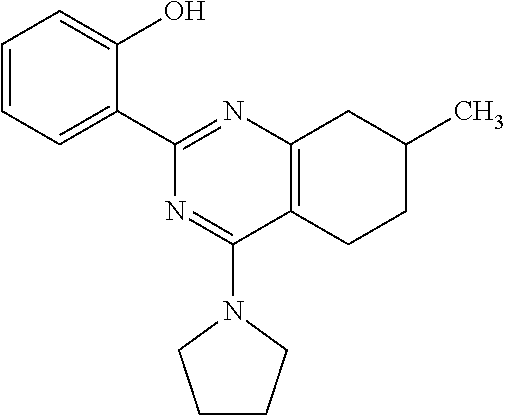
C1=CC=C(C2=NC3=C(C(N4CCCC4)=N2)CCC(C)C3)C(O)=C1
